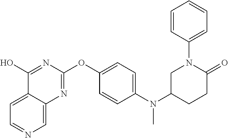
C1=C2C(=CN=C1)N=C(OC1=CC=C(N(C3CCC(=O)N(C4=CC=CC=C4)C3)C)C=C1)N=C2O
